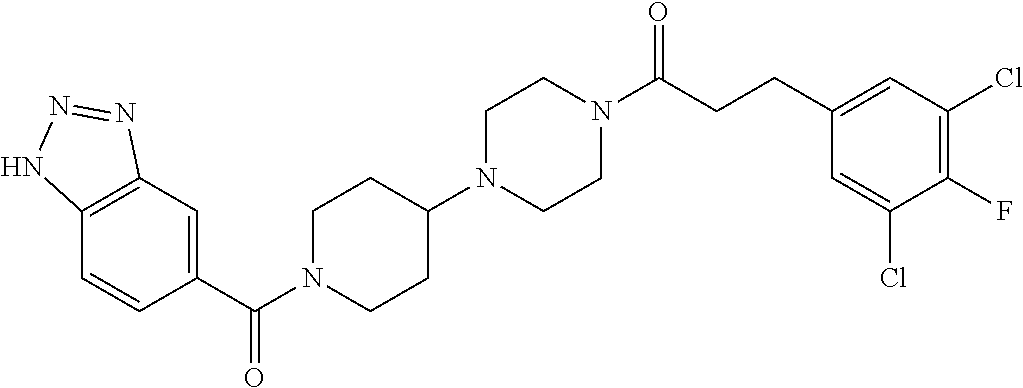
C12=C(C=C(C(=O)N3CCC(N4CCN(C(=O)CCC5=CC(Cl)=C(F)C(Cl)=C5)CC4)CC3)C=C1)N=NN2
